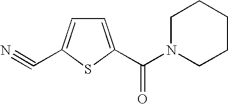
C1=C(C(N2CCCCC2)=O)SC(C#N)=C1
